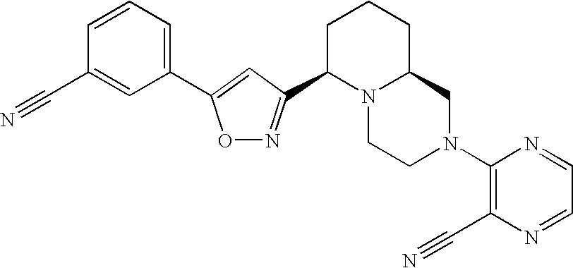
O1N=C(C2N3C(CCC2)CN(C2=C(C#N)N=CC=N2)CC3)C=C1C1=CC=CC(C#N)=C1
